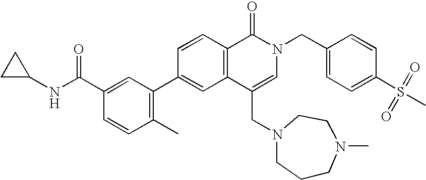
C1=CC2=C(C=C1C1=C(C)C=CC(C(NC3CC3)=O)=C1)C(CN1CCN(C)CCC1)=CN(CC1=CC=C(S(=O)(=O)C)C=C1)C2=O
